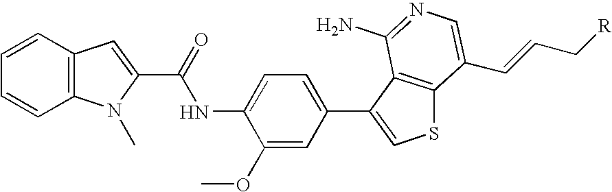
C12=C(C=CC=C1)C=C(C(=O)NC1=CC=C(C3=CSC4=C3C(N)=NC=C4C=CC[R])C=C1OC)N2C
